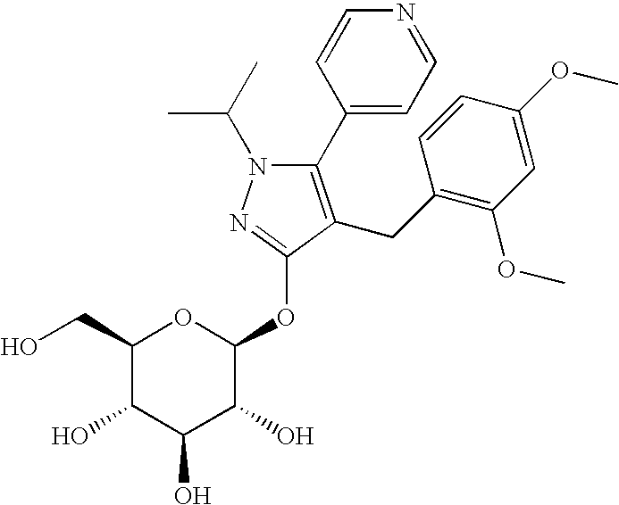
C1(C2=CC=NC=C2)=C(CC2=C(OC)C=C(OC)C=C2)C(OC2OC(CO)C(O)C(O)C2O)=NN1C(C)C
